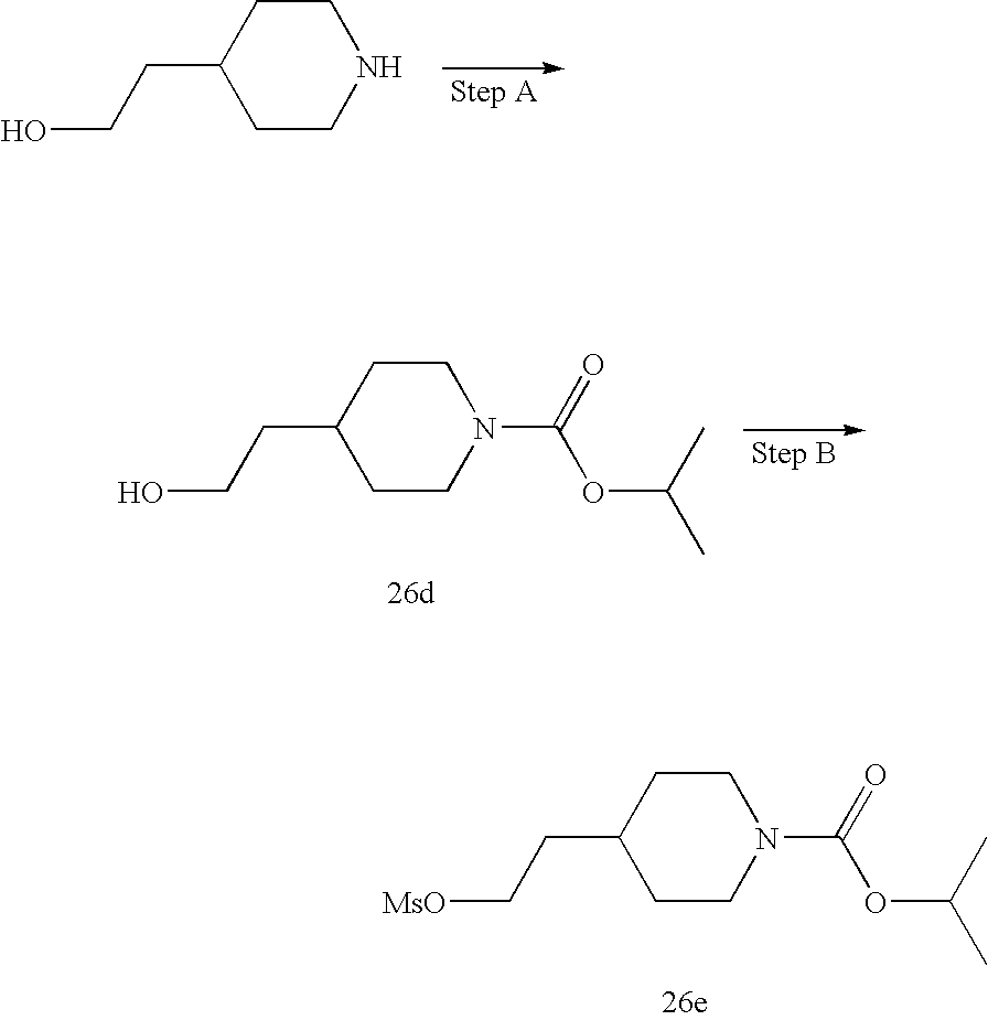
C1CC(CCO)CCN1.C1CC(CCO)CCN1C(=O)OC(C)C.C1CC(CC[MsO])CCN1C(=O)OC(C)C
